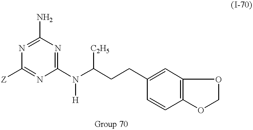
C1(N)=NC([Z])=NC(N(C(CCC2=CC3=C(C=C2)OCO3)[C2H5])[H])=N1
